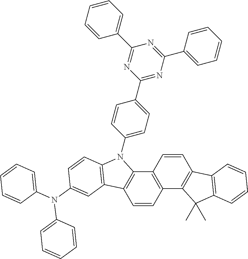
C1=CC2=C(C3=C1C1=C(C=C3)C3=C(C=CC(N(C4=CC=CC=C4)C4=CC=CC=C4)=C3)N1C1=CC=C(C3=NC(C4=CC=CC=C4)=NC(C4=CC=CC=C4)=N3)C=C1)C(C)(C)C1=C2C=CC=C1
